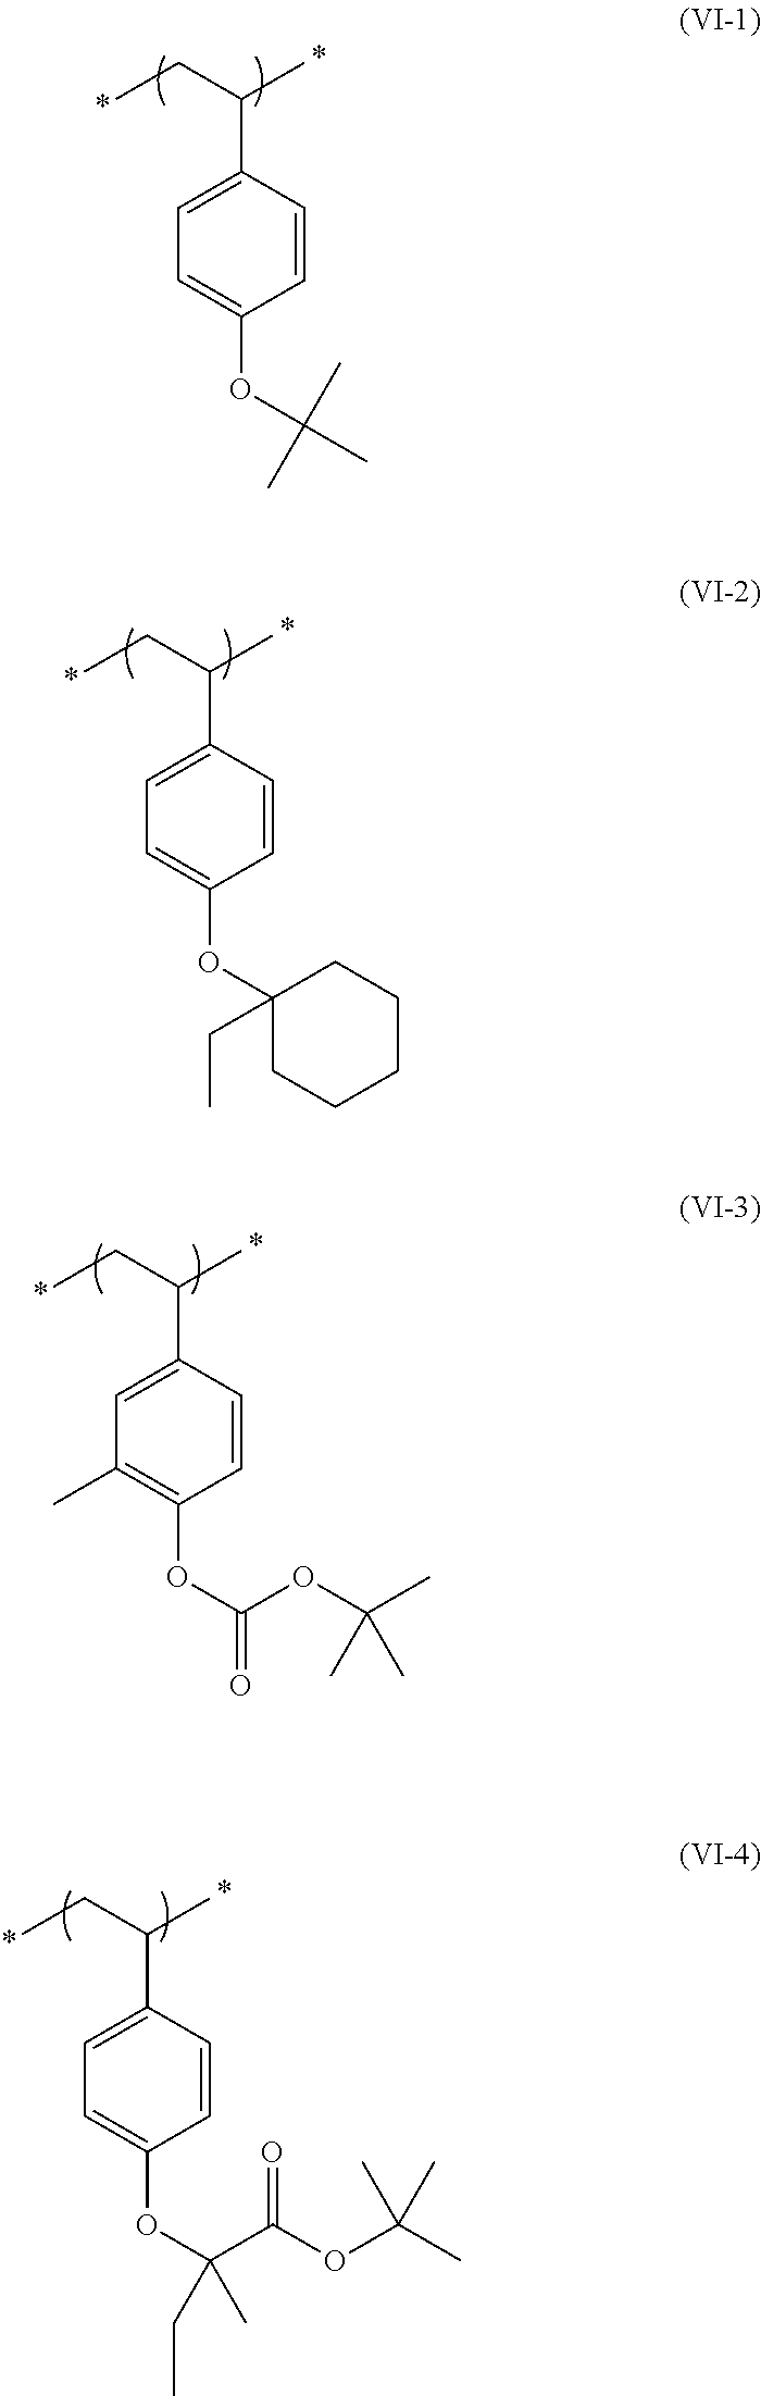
CCC(C)C1=CC=C(OC(C)(C)C)C=C1.CCC(C)C1=CC=C(OC2(CC)CCCCC2)C=C1.CCC(C)C1=CC(C)=C(OC(=O)OC(C)(C)C)C=C1.CCC(C)C1=CC=C(OC(C(OC(C)(C)C)=O)(CC)C)C=C1
